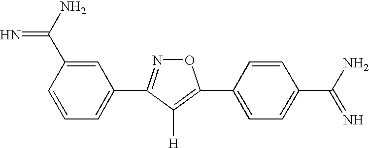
C1=C(C(N)=N)C=CC=C1C1=NOC(C2=CC=C(C(N)=N)C=C2)=C1[H]
